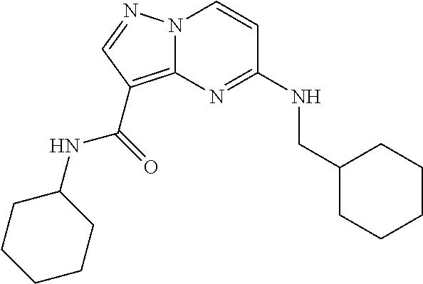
C1CCC(CNC2=NC3=C(C(NC4CCCCC4)=O)C=NN3C=C2)CC1
